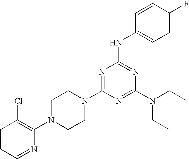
N1=C(N2CCN(C3=C(Cl)C=CC=N3)CC2)N=C(N(CC)CC)N=C1NC1=CC=C(F)C=C1
